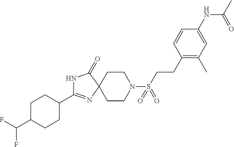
C1C(C(F)F)CCC(C2=NC3(C(=O)N2)CCN(S(CCC2=C(C)C=C(NC(C)=O)C=C2)(=O)=O)CC3)C1
